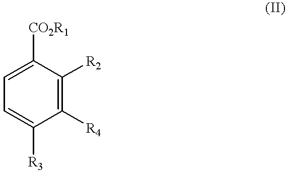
C1=C([CO2R1])C([R2])=C([R4])C([R3])=C1
